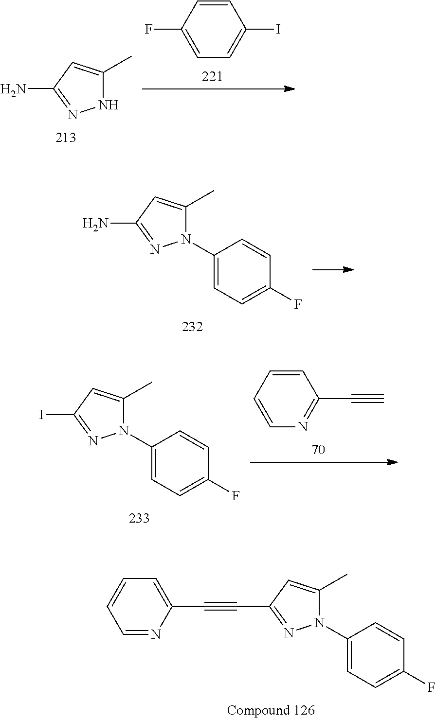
NC1=NNC(C)=C1.C1=CC(F)=CC=C1I.NC1=NN(C2=CC=C(F)C=C2)C(C)=C1.IC1=NN(C2=CC=C(F)C=C2)C(C)=C1.C1=CC=CN=C1C#C.C1(C#CC2=CC=CC=N2)=NN(C2=CC=C(F)C=C2)C(C)=C1
